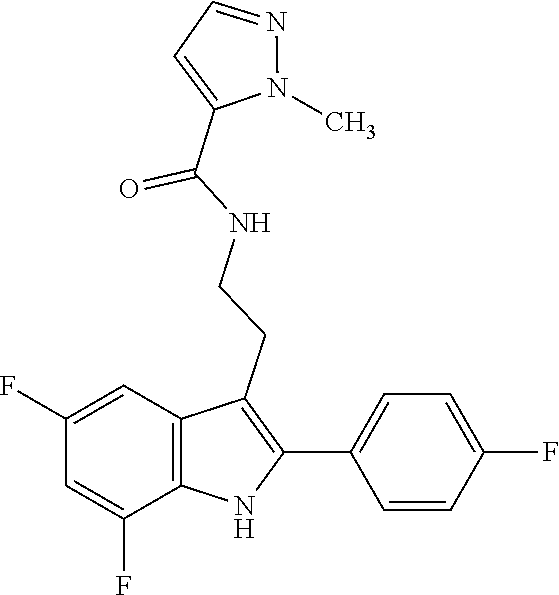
C1=C(C(NCCC2=C(C3=CC=C(F)C=C3)NC3=C2C=C(F)C=C3F)=O)N(C)N=C1
